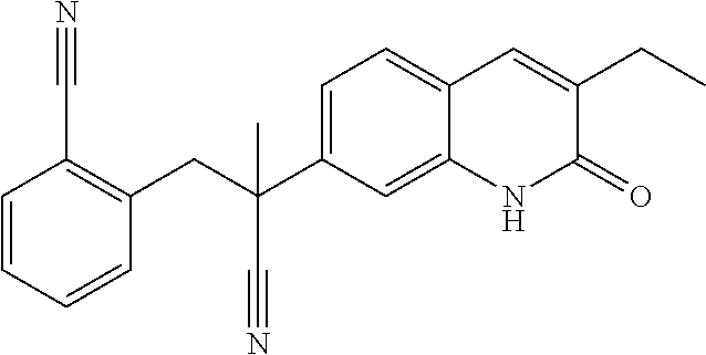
C(C1=C(C#N)C=CC=C1)C(C#N)(C1=CC=C2C(=C1)NC(=O)C(CC)=C2)C
